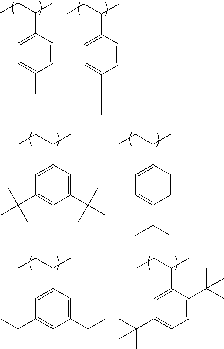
C1=CC(C(CC)C)=CC=C1C.C1=CC(C(CC)C)=CC=C1C(C)(C)C.C1(C(C)(C)C)=CC(C(CC)C)=CC(C(C)(C)C)=C1.C1=CC(C(CC)C)=CC=C1C(C)C.C1(C(C)C)=CC(C(CC)C)=CC(C(C)C)=C1.C1=C(C(C)(C)C)C(C(CC)C)=CC(C(C)(C)C)=C1
